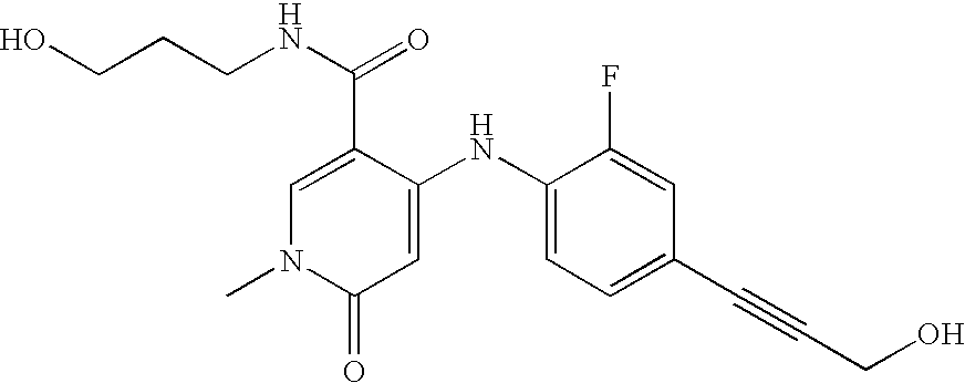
C1(C(=O)NCCCO)=CN(C)C(=O)C=C1NC1=CC=C(C#CCO)C=C1F
